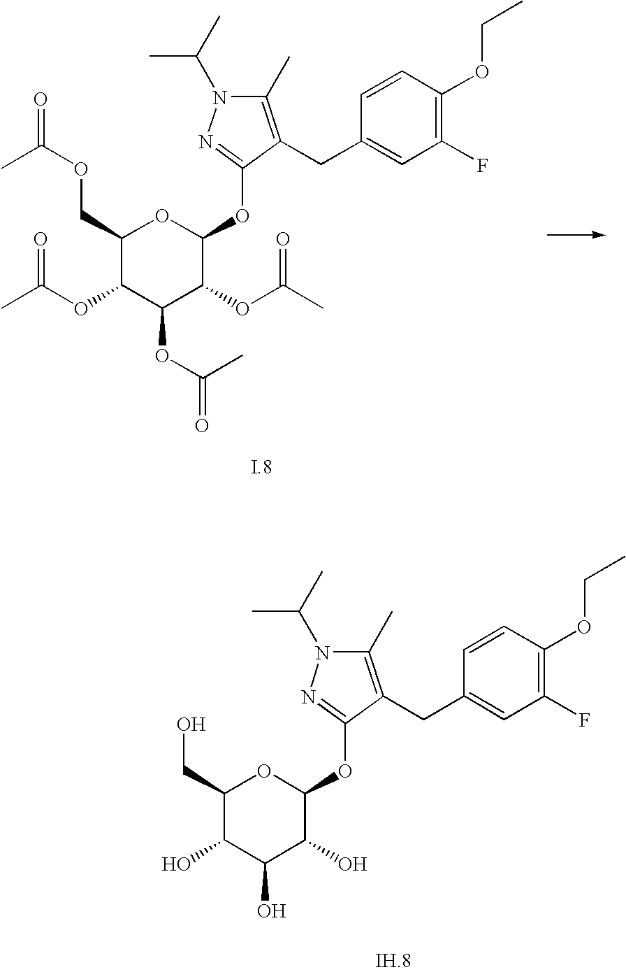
C1(COC(=O)C)C(OC(C)=O)C(OC(=O)C)C(OC(C)=O)C(OC2=NN(C(C)C)C(C)=C2CC2=CC(F)=C(OCC)C=C2)O1.C1(CO)C(O)C(O)C(O)C(OC2=NN(C(C)C)C(C)=C2CC2=CC(F)=C(OCC)C=C2)O1
